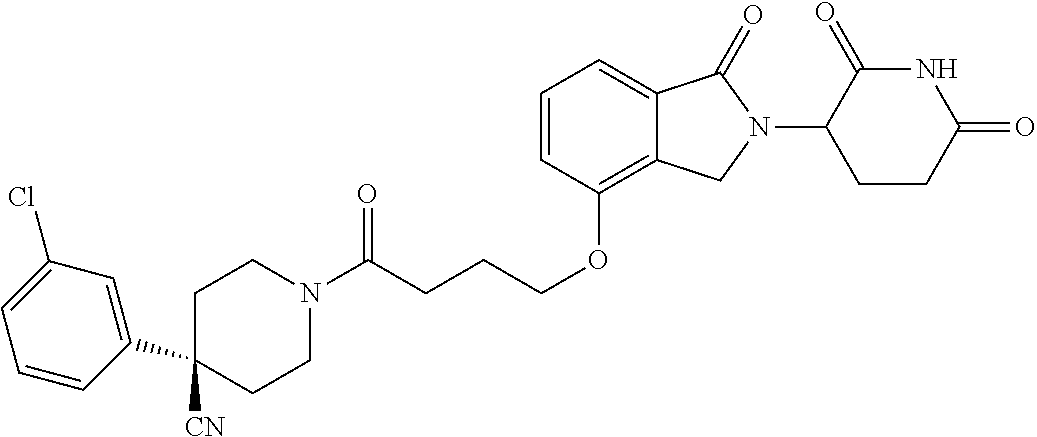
C(CCCOC1=C2C(=CC=C1)C(=O)N(C1C(=O)NC(=O)CC1)C2)(N1CCC([CN])(C2=CC(Cl)=CC=C2)CC1)=O
